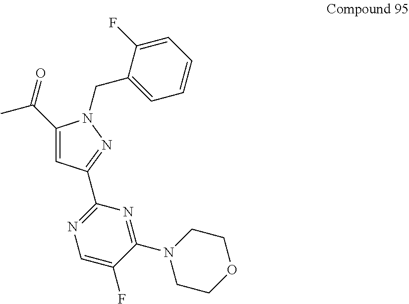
C(C1=CC(C2=NC=C(F)C(N3CCOCC3)=N2)=NN1CC1=CC=CC=C1F)(=O)C
